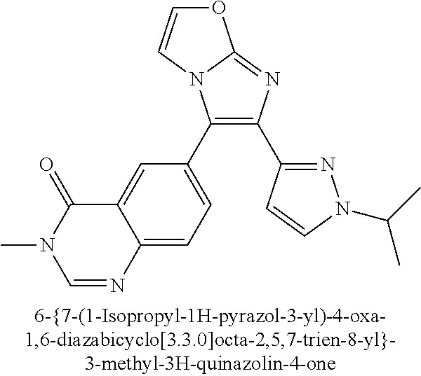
C1(C2=CC=C3C(=C2)C(=O)N(C)C=N3)=C(C2=NN(C(C)C)C=C2)N=C2N1C=CO2
